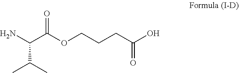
OC(CCCOC(C(N)C(C)C)=O)=O
